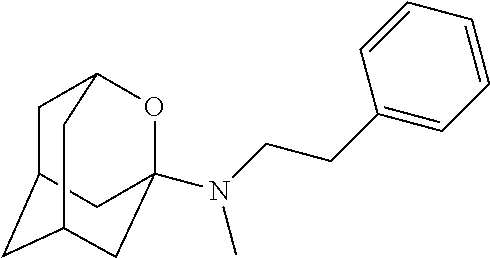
C1(CCN(C)C23OC4CC(C2)CC(C3)C4)=CC=CC=C1
